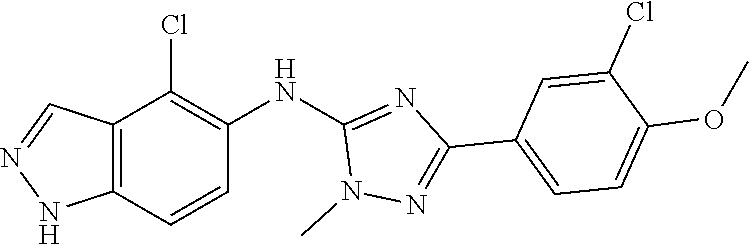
N1(C)N=C(C2=CC=C(OC)C(Cl)=C2)N=C1NC1=C(Cl)C2=C(NN=C2)C=C1
